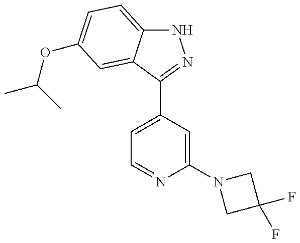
N1C2=CC=C(OC(C)C)C=C2C(C2=CC=NC(N3CC(F)(F)C3)=C2)=N1
